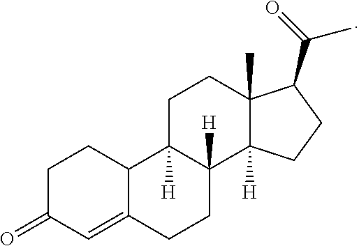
C12=CC(=O)CCC1C1([H])C([H])(CC2)C2([H])C(C)(CC1)C(C(=O)C)CC2
